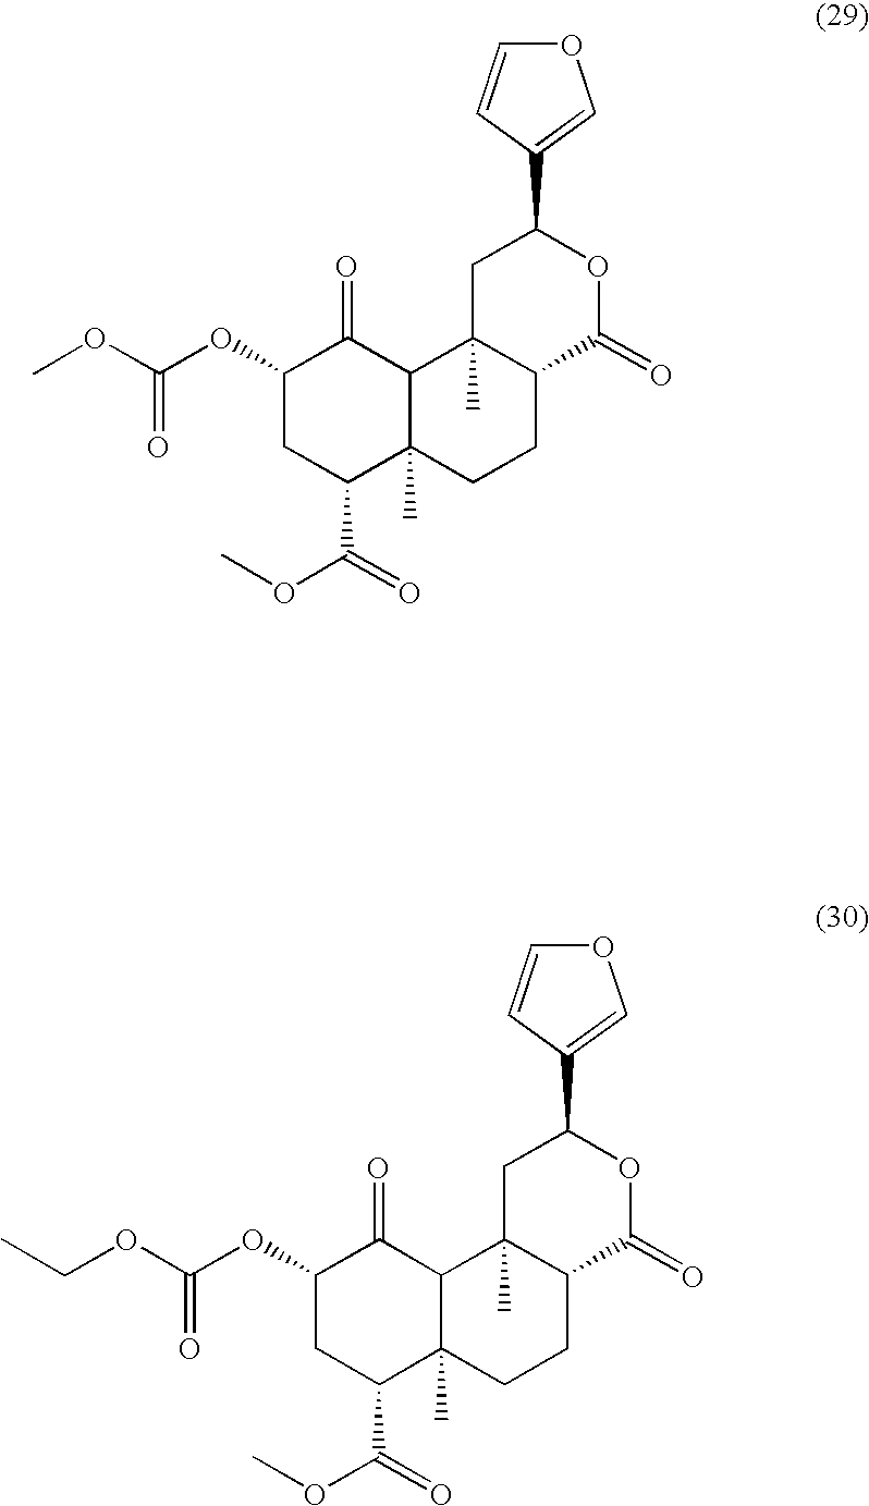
C1(OC(OC)=O)CC(C(=O)OC)C2(C)C(C1=O)C1(C)C(CC2)C(=O)OC(C2=COC=C2)C1.C1(OC(OCC)=O)CC(C(=O)OC)C2(C)C(C1=O)C1(C)C(CC2)C(=O)OC(C2=COC=C2)C1
